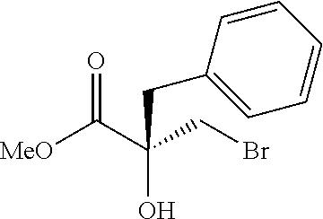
[MeO]C(C(CBr)(O)CC1=CC=CC=C1)=O
